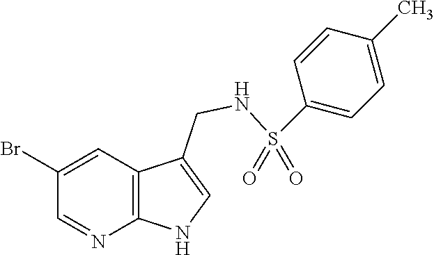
C1(Br)=CC2=C(N=C1)NC=C2CNS(C1=CC=C(C)C=C1)(=O)=O
